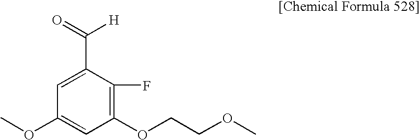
C(C1=CC(OC)=CC(OCCOC)=C1F)(=O)[H]
